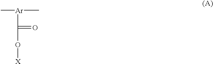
C[Ar](C)C(=O)O[X]
